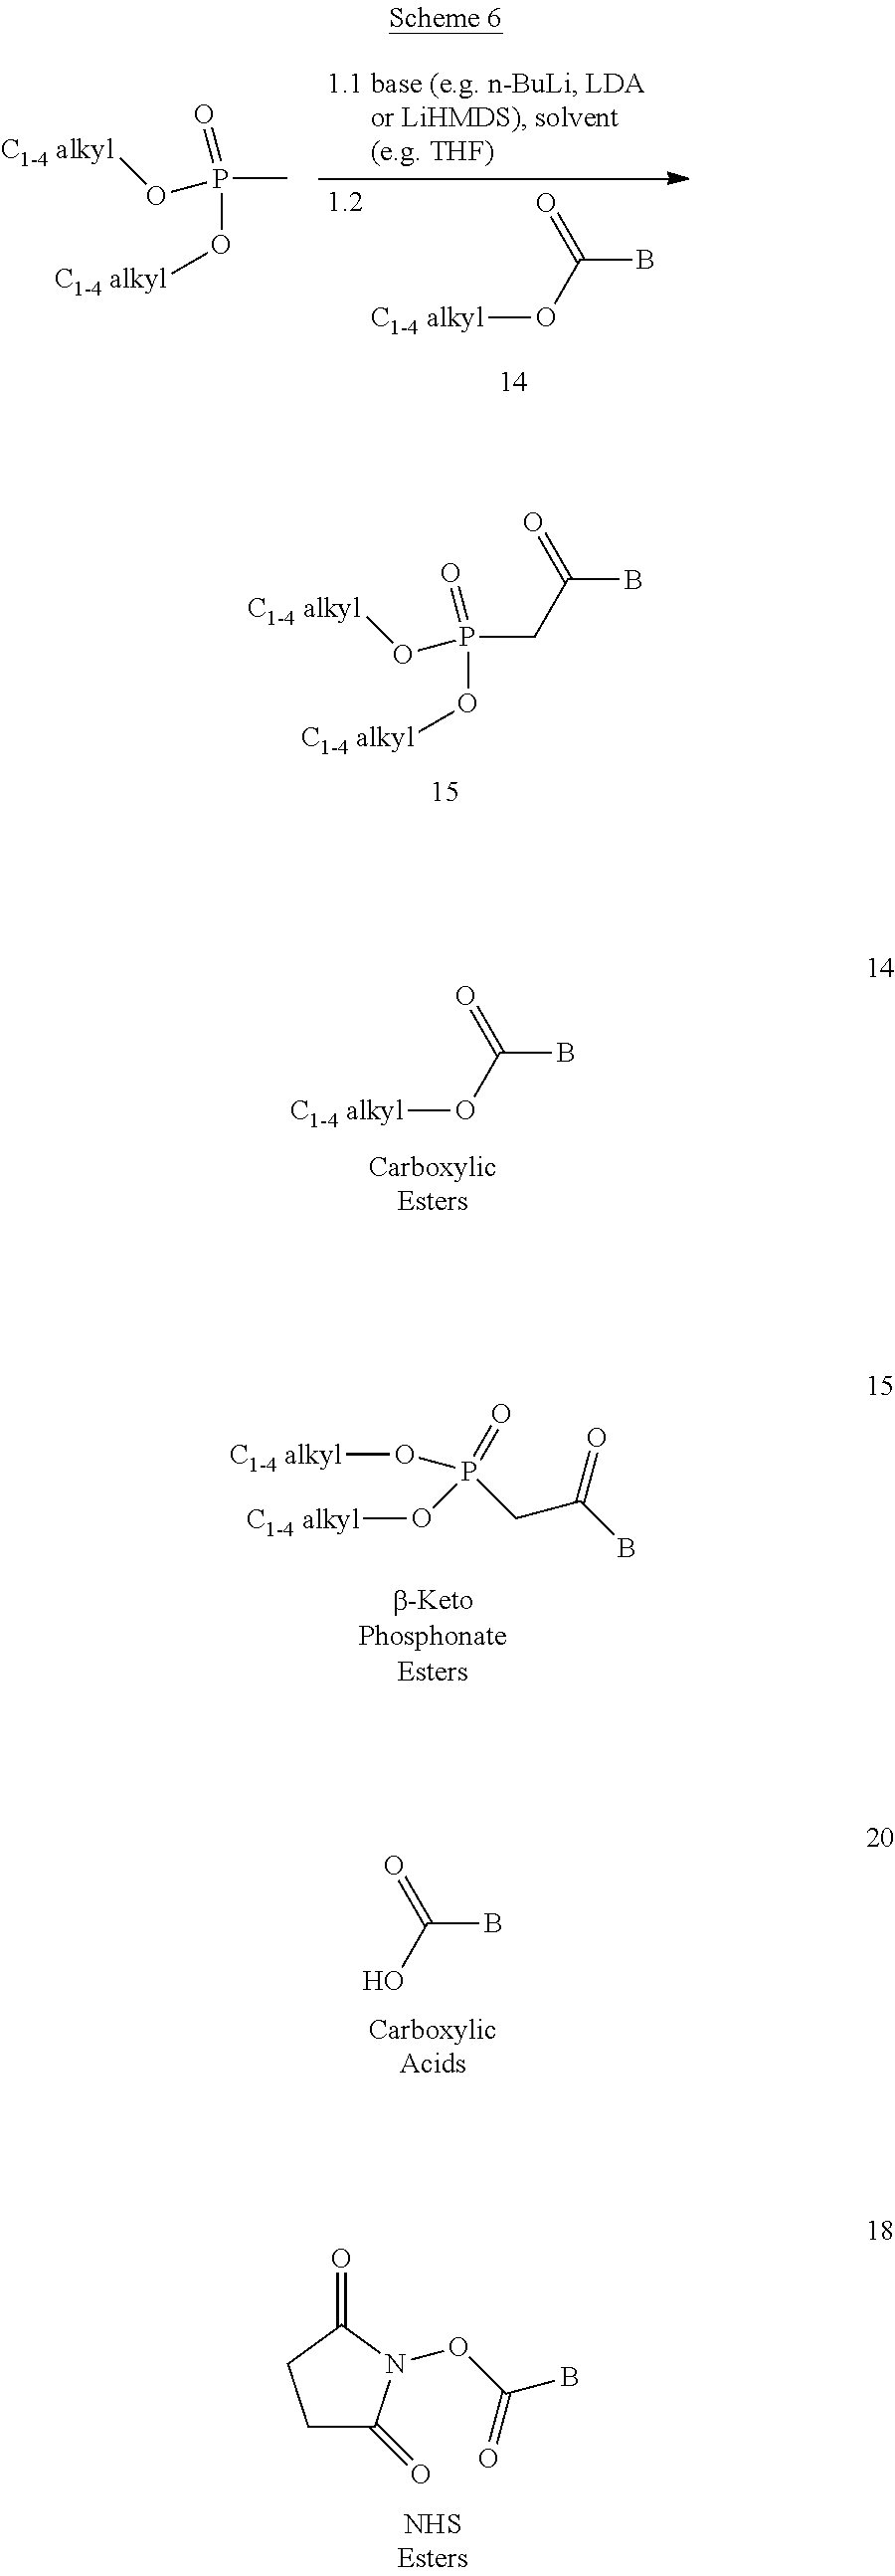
[C1-4 alkyl]OP(=O)(O[C1-4 alkyl])CC(B)=O.O([C1-4 alkyl])C(B)=O.[C1-4 alkyl]OP(=O)(O[C1-4 alkyl])C.O([C1-4 alkyl])C(B)=O.[C1-4 alkyl]OP(=O)(O[C1-4 alkyl])CC(B)=O.OC(B)=O.C1C(=O)N(OC(B)=O)C(=O)C1
